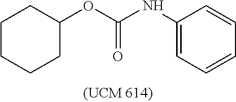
C1(NC(OC2CCCCC2)=O)=CC=CC=C1
